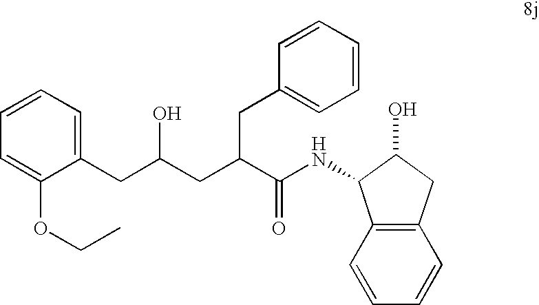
C1(OCC)=CC=CC=C1CC(CC(C(NC1C2=C(C=CC=C2)CC1O)=O)CC1=CC=CC=C1)O
